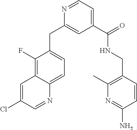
N1=CC=C(C(NCC2=C(C)N=C(N)C=C2)=O)C=C1CC1=CC=C2C(=C1F)C=C(Cl)C=N2
